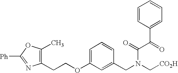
[Ph]C1=NC(CCOC2=CC=CC(CN(C[CO2H])C(C(=O)C3=CC=CC=C3)=O)=C2)=C(C)O1
